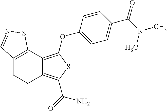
C12=C(OC3=CC=C(C(N(C)C)=O)C=C3)SC(C(=O)N)=C1CCC1=C2SN=C1
